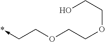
*<-CCOCCOCCO
